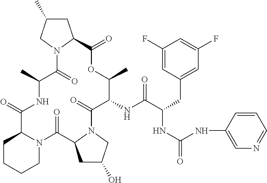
O=C1C2CCCCN2C(=O)C2CC(O)CN2C(=O)C(NC(C(CC2=CC(F)=CC(F)=C2)NC(=O)NC2=CN=CC=C2)=O)C(C)OC(=O)C2CC(C)CN2C(=O)C(C)N1
